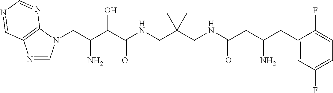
N1=CN(CC(C(C(NCC(CNC(CC(CC2=CC(F)=CC=C2F)N)=O)(C)C)=O)O)N)C2=C1C=NC=N2
